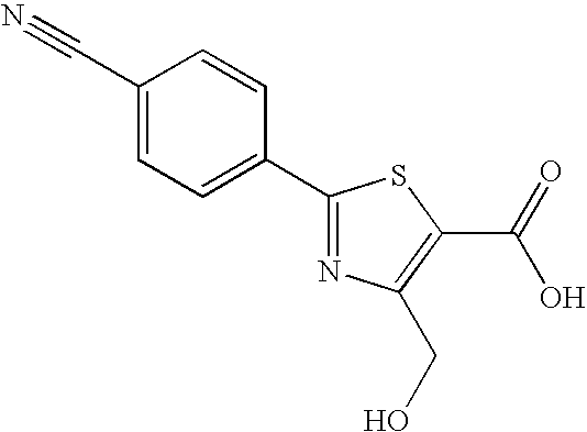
C1(C2=CC=C(C#N)C=C2)=NC(CO)=C(C(O)=O)S1
